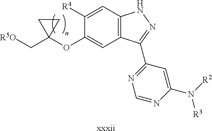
C1([R4])=CC2=C(C=C1OC1(C[R5O])CC1)C(C1=NC=NC(N([R2])[R3])=C1)=NN2.[xxxii]
